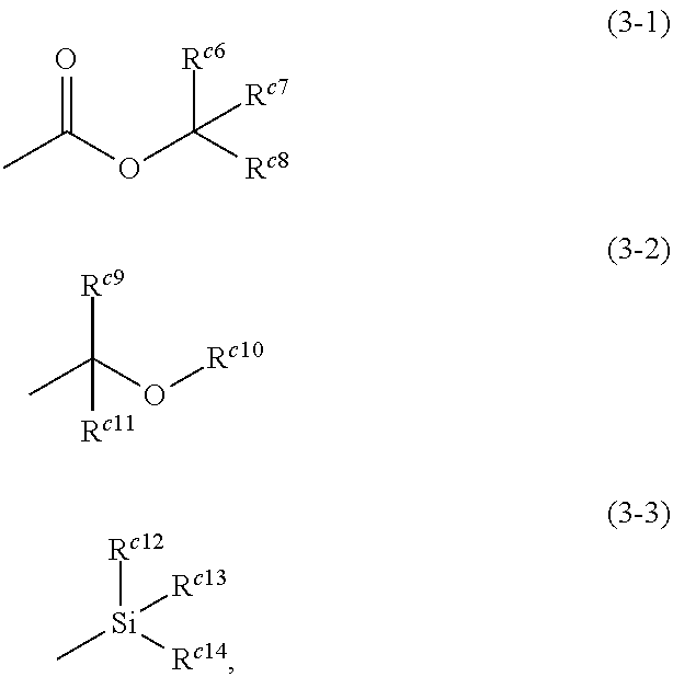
CC(OC([Rc8])([Rc6])[Rc7])=O.CC(O[Rc10])([Rc9])[Rc11].C[Si]([Rc12])([Rc13])[Rc14]
